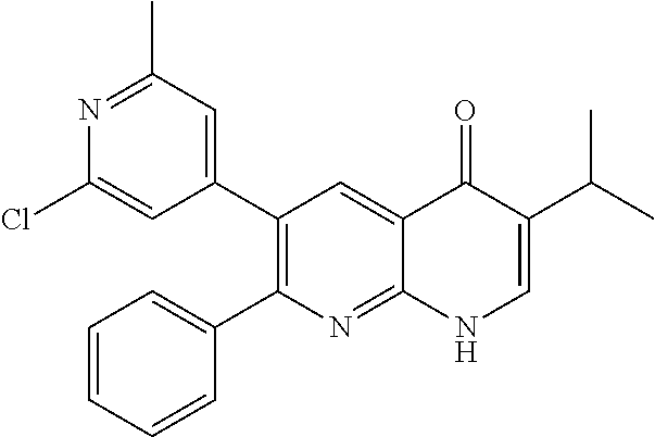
N1=C(C)C=C(C2=C(C3=CC=CC=C3)N=C3C(=C2)C(=O)C(C(C)C)=CN3)C=C1Cl
